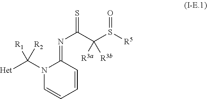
N1(C([Het])([R2])[R1])C=CC=CC1=NC(=S)C(S([R5])=O)([R3a])[R3b]
